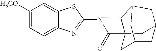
C1([H3CO])=CC=C2C(=C1)SC(NC(=O)C13CC4CC(C1)CC(C3)C4)=N2
